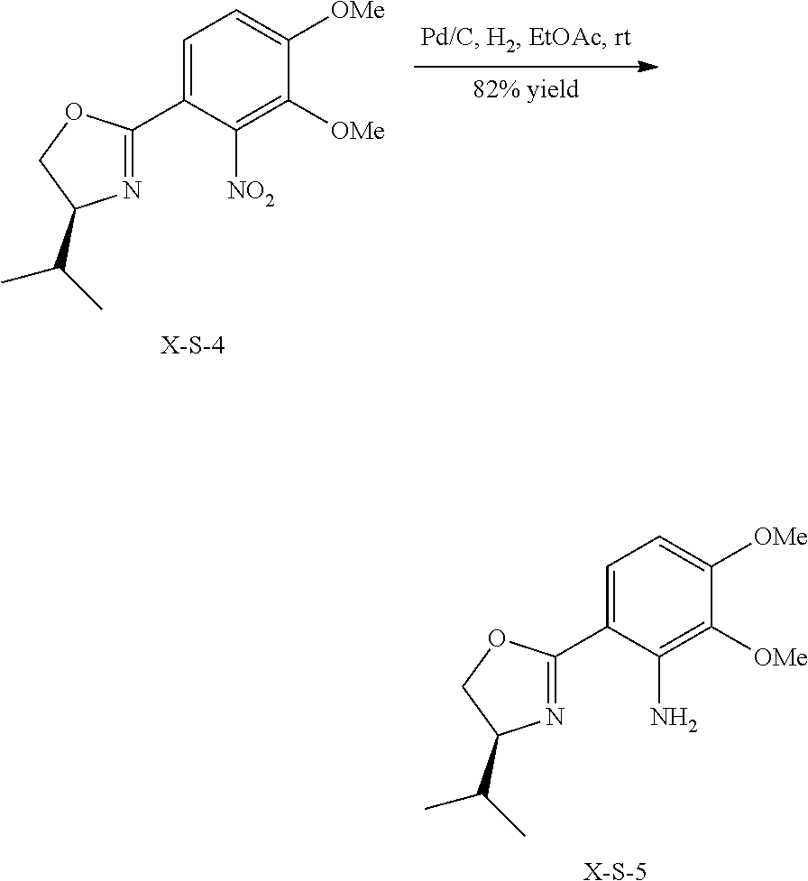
N1=C(C2=CC=C([OMe])C([OMe])=C2[NO2])OCC1C(C)C.[X-S-4].N1=C(C2=CC=C([OMe])C([OMe])=C2N)OCC1C(C)C.[X-S-5]
